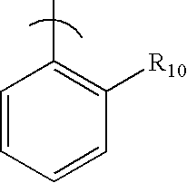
C1([R10])=C(C)C=CC=C1
